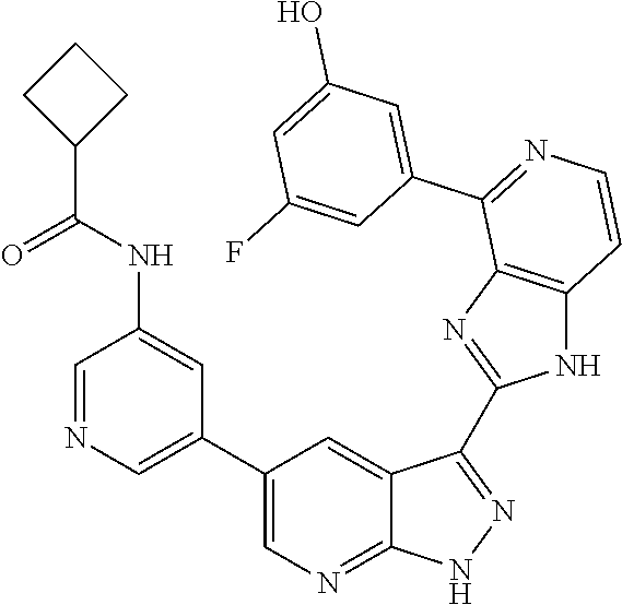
C1=NC=C(C2=CN=C3C(=C2)C(C2=NC4=C(N2)C=CN=C4C2=CC(O)=CC(F)=C2)=NN3)C=C1NC(C1CCC1)=O
